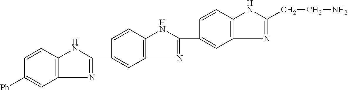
C1=C(C2=NC3=C(C=CC([Ph])=C3)N2)C=CC2=C1N=C(C1=CC3=C(C=C1)NC(CCN)=N3)N2
